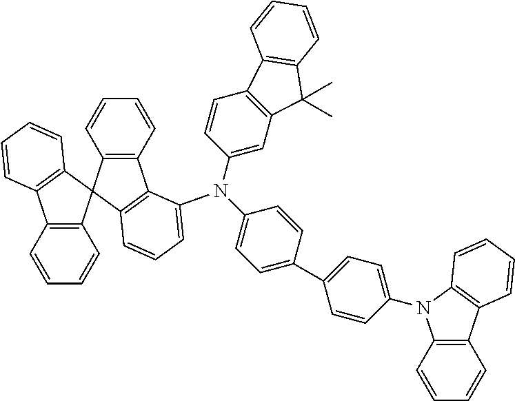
C12=C(C3(C4=C1C=CC=C4)C1=C(C4=C3C=CC=C4)C(N(C3=CC=C(C4=CC=C(N5C6=C(C7=C5C=CC=C7)C=CC=C6)C=C4)C=C3)C3=CC4=C(C=C3)C3=C(C4(C)C)C=CC=C3)=CC=C1)C=CC=C2
